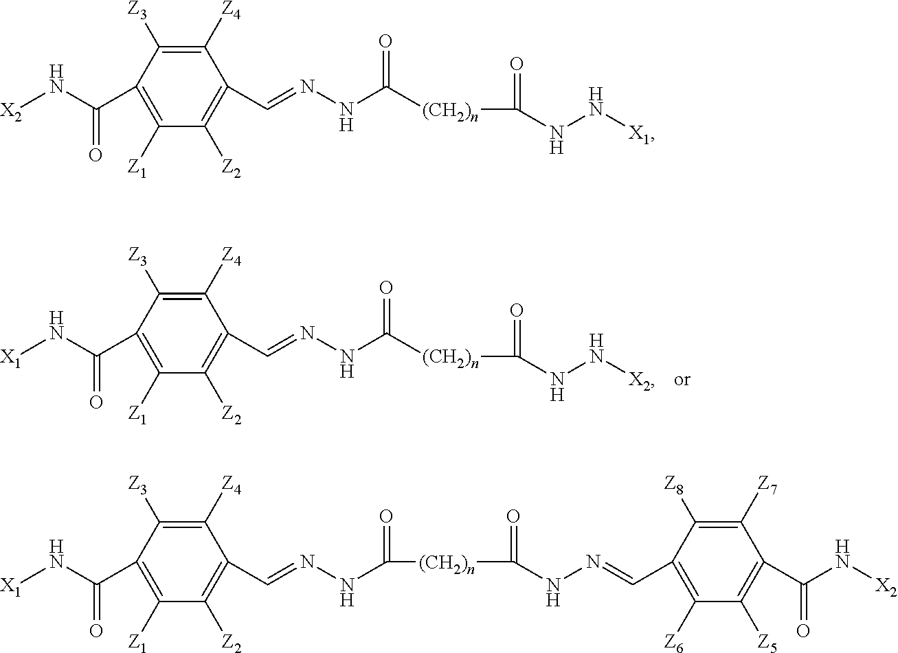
[X1]NC(=O)C1=C([Z1])C([Z2])=C(C=NNC([(CH2)n]C(=O)NN[X2])=O)C([Z4])=C1[Z3].[X2]NC(=O)C1=C([Z1])C([Z2])=C(C=NNC([(CH2)n]C(=O)NN[X1])=O)C([Z4])=C1[Z3].[X1]NC(=O)C1=C([Z1])C([Z2])=C(C=NNC([(CH2)n]C(=O)NN=CC2=C([Z6])C([Z5])=C(C(N[X2])=O)C([Z7])=C2[Z8])=O)C([Z4])=C1[Z3]
